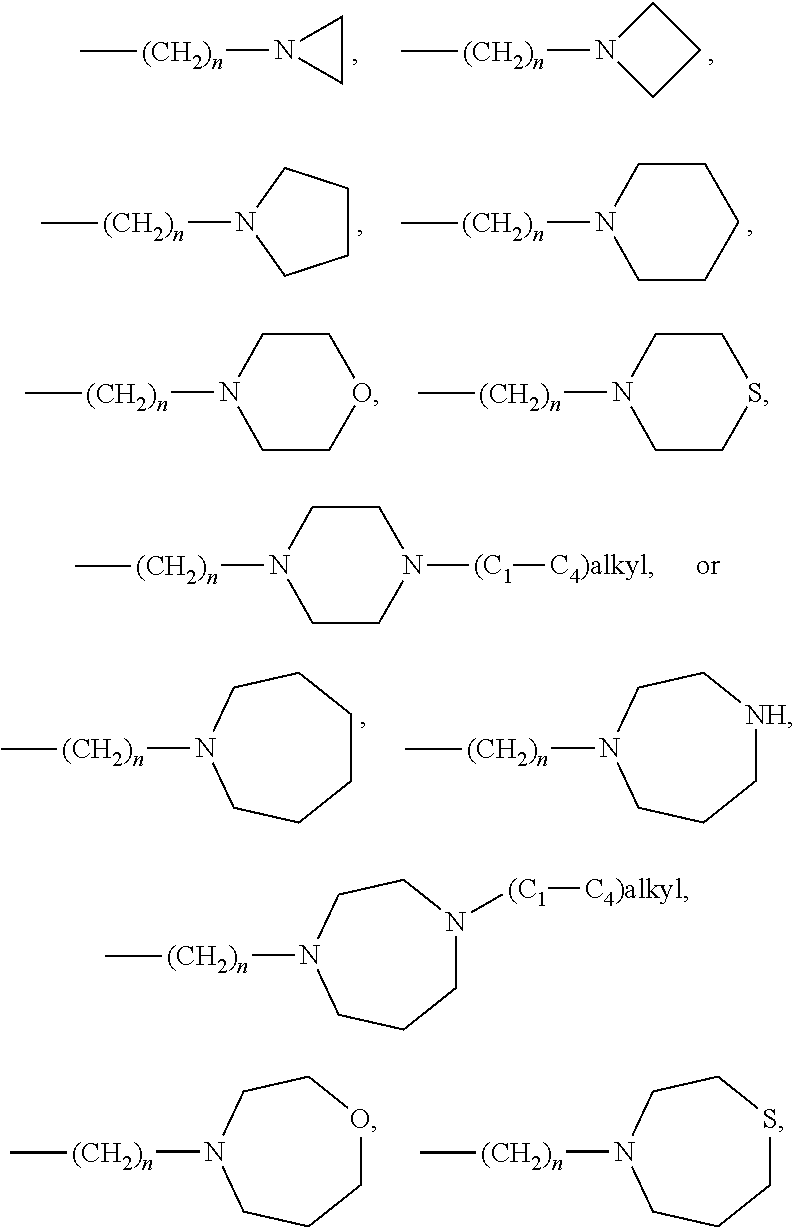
N1([(CH2)n]C)CCC1.C1CN1[(CH2)n]C.N1([(CH2)n]C)CCCC1.N1([(CH2)n]C)CCCCC1.N1([(CH2)n]C)CCOCC1.N1([(CH2)n]C)CCSCC1.N1([(CH2)n]C)CCN([(C1][C4)alkyl])CC1.N1([(CH2)n]C)CCCCCC1.N1([(CH2)n]C)CCC[NH]CC1.N1([(CH2)n]C)CCCOCC1.N1([(CH2)n]C)CCCSCC1.N1([(CH2)n]C)CCCN([(C1][C4)alkyl])CC1
